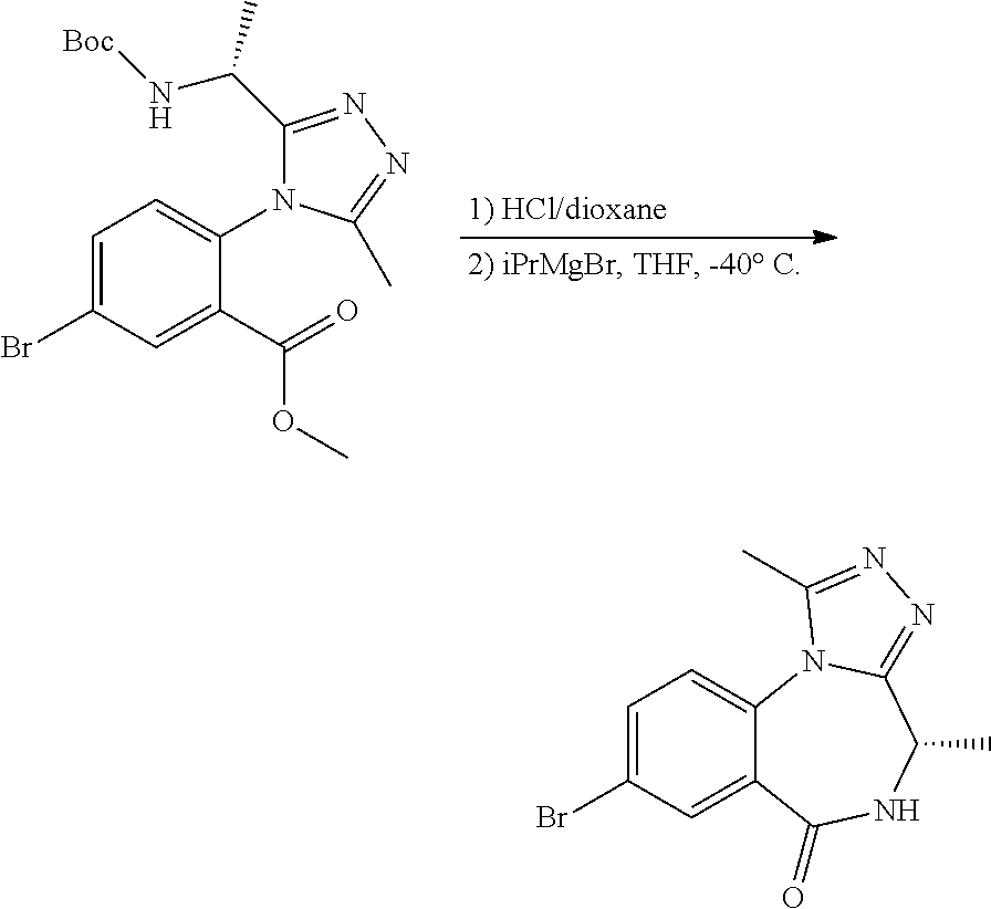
C1=C(Br)C=C(C(OC)=O)C(N2C(C(N[Boc])C)=NN=C2C)=C1.C1=C(Br)C=C2C(=C1)N1C(=NN=C1C)C(C)NC2=O
